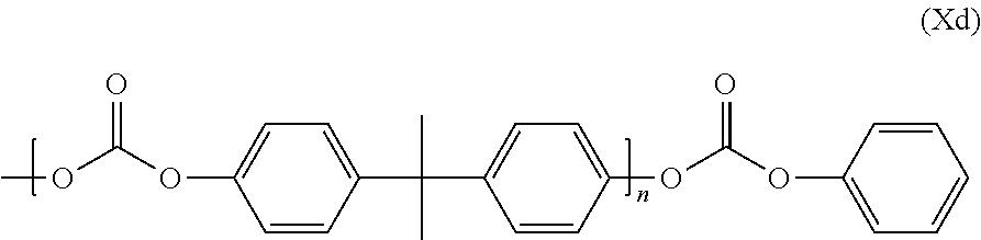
COC(OC1=CC=C(C(C)(C)C2=CC=C(OC(OC3=CC=CC=C3)=O)C=C2)C=C1)=O
